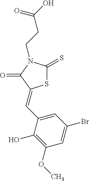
S1C(=S)N(CCC(O)=O)C(=O)C1=CC1=CC(Br)=CC(OC)=C1O
